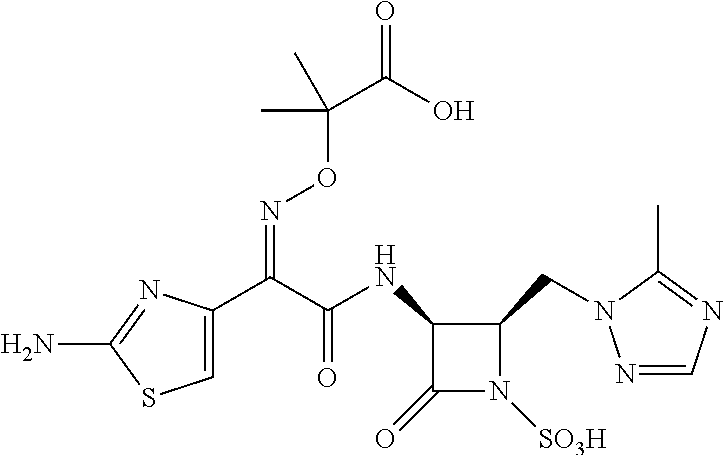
C1(C(C(NC2C(CN3N=CN=C3C)N([SO3H])C2=O)=O)=NOC(C)(C(O)=O)C)=CSC(N)=N1
